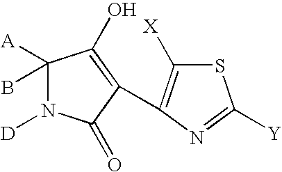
C1(B)([A])N([D])C(=O)C(C2=C([X])SC([Y])=N2)=C1O
